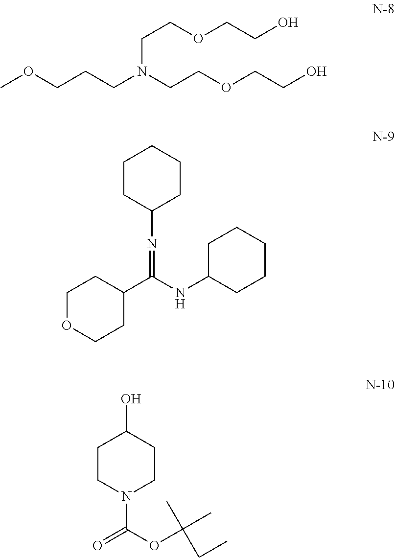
COCCCN(CCOCCO)CCOCCO.C1OCCC(C(NC2CCCCC2)=NC2CCCCC2)C1.C1CN(C(OC(C)(C)CC)=O)CCC1O
